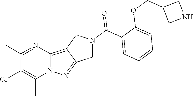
C1(C)=NC2=C3C(=NN2C(C)=C1Cl)CN(C(C1=CC=CC=C1OCC1CNC1)=O)C3
